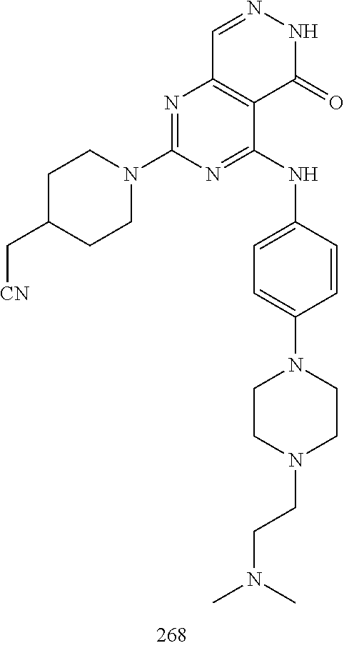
C1=NNC(=O)C2=C1N=C(N1CCC(C[CN])CC1)N=C2NC1=CC=C(N2CCN(CCN(C)C)CC2)C=C1
